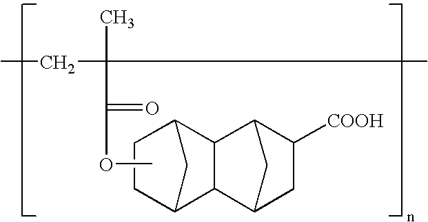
C1C2CC(C1)C1C2C2CC([COOH])C1C2.CCC(C)(C)C(=O)OC
